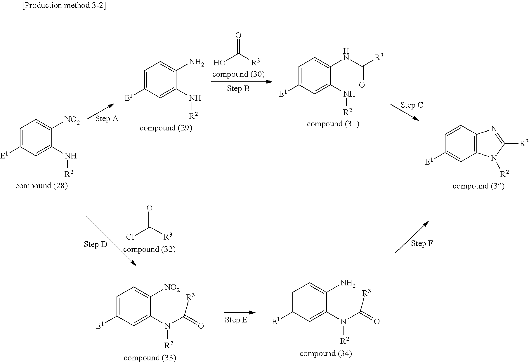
C1=C([E1])C=C(N[R2])C([NO2])=C1.C1=C([E1])C=C(N[R2])C(N)=C1.OC([R3])=O.C1=C([E1])C=C(N[R2])C(NC([R3])=O)=C1.C12=C(C=CC([E1])=C1)N=C([R3])N2[R2].O=C([R3])Cl.C1=C([E1])C=C(N([R2])C([R3])=O)C([NO2])=C1.C1=C([E1])C=C(N([R2])C([R3])=O)C(N)=C1
